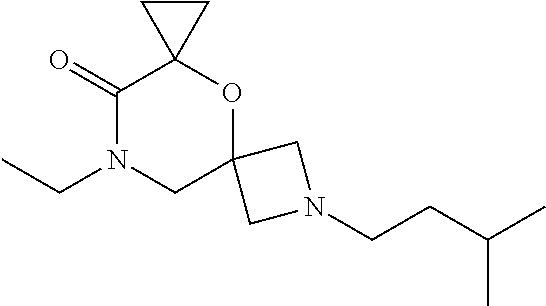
CCN1CC2(OC3(C1=O)CC3)CN(CCC(C)C)C2
